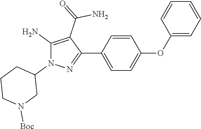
C1(C2=NN(C3CCCN([Boc])C3)C(N)=C2C(=O)N)=CC=C(OC2=CC=CC=C2)C=C1
